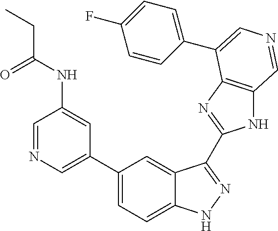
C1(C2=CN=CC(NC(=O)CC)=C2)=CC=C2C(=C1)C(C1=NC3=C(N1)C=NC=C3C1=CC=C(F)C=C1)=NN2
